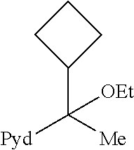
C1(C([Me])([Pyd])[OEt])CCC1
